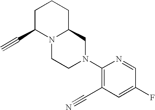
C#CC1N2C(CCC1)CN(C1=C(C#N)C=C(F)C=N1)CC2
